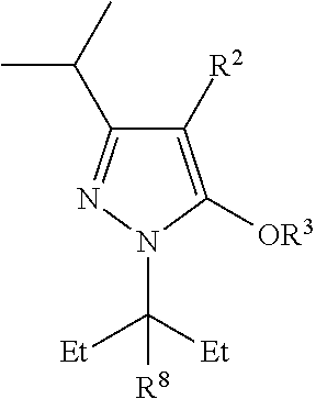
C1([R2])=C([OR3])N(C([Et])([Et])[R8])N=C1C(C)C
